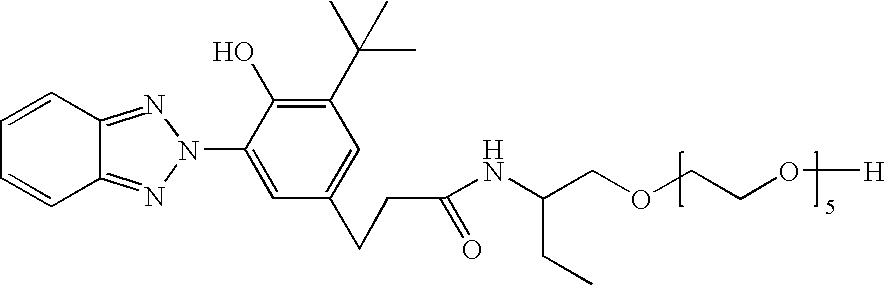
C12=NN(C3=CC(CCC(=O)NC(COCCO[H])CC)=CC(C(C)(C)C)=C3O)N=C1C=CC=C2
